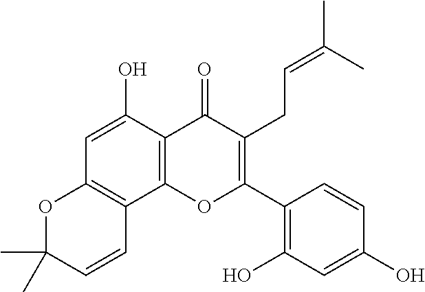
C1(O)=CC2=C(C3=C1C(=O)C(CC=C(C)C)=C(C1=C(O)C=C(O)C=C1)O3)C=CC(C)(C)O2
